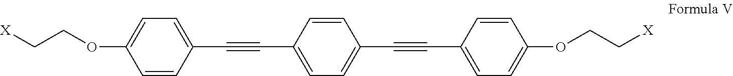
[X]CCOC1=CC=C(C#CC2=CC=C(C#CC3=CC=C(OCC[X])C=C3)C=C2)C=C1
